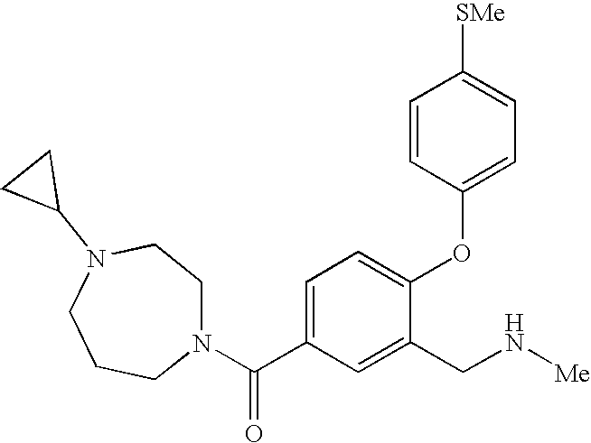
C1=C(C(N2CCN(C3CC3)CCC2)=O)C=C(CN[Me])C(OC2=CC=C([SMe])C=C2)=C1
